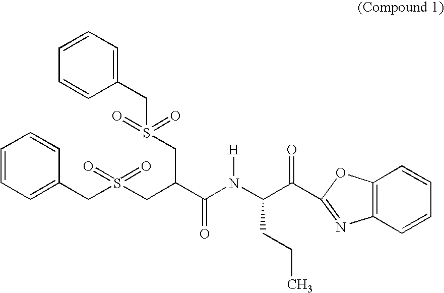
C1=CC=C(CS(CC(C(N(C(C(=O)C2=NC3=C(C=CC=C3)O2)CCC)[H])=O)CS(CC2=CC=CC=C2)(=O)=O)(=O)=O)C=C1
